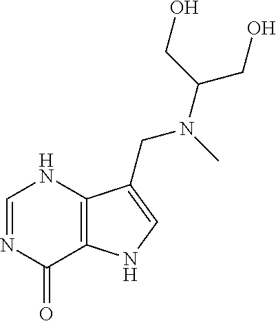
C1=NC(=O)C2=C(N1)C(CN(C(CO)CO)C)=CN2
